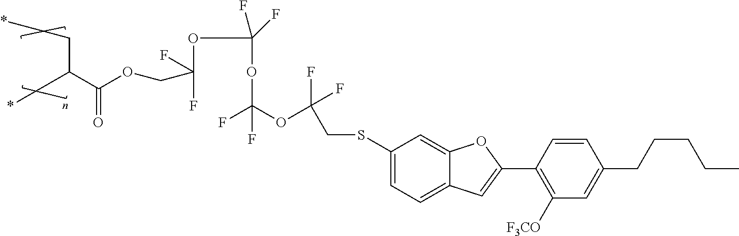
C1(SCC(F)(F)OC(OC(OC(COC(C(C*)*)=O)(F)F)(F)F)(F)F)=CC=C2C(=C1)OC(C1=C([F3CO])C=C(CCCCC)C=C1)=C2
